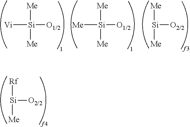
[Me][Si]([Vi])([O1/2])[Me].[Me][Si]([Me])([O1/2])[Me].[Me][Si]([O2/2])[Me].[Rf][Si]([O2/2])[Me]
